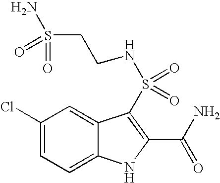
C1(Cl)=CC=C2C(=C1)C(S(=O)(=O)NCCS(N)(=O)=O)=C(C(N)=O)N2
